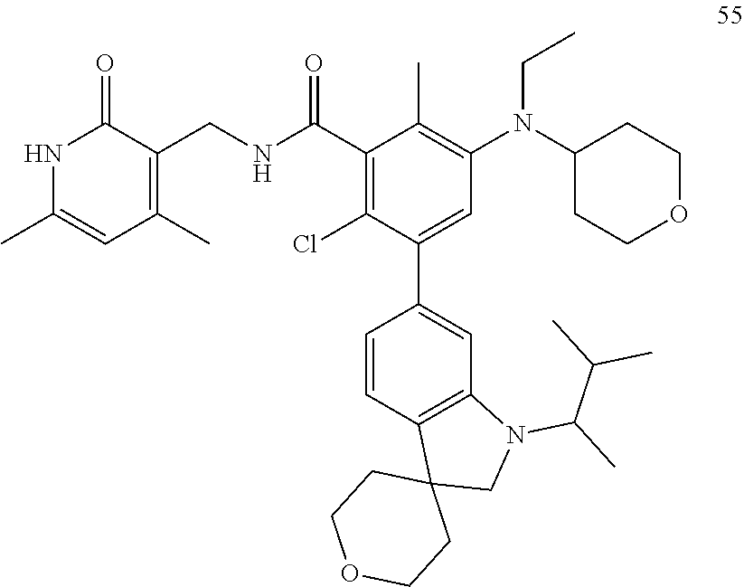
C1(C(NCC2=C(C)C=C(C)NC2=O)=O)=C(Cl)C(C2=CC3=C(C=C2)C2(CN3C(C(C)C)C)CCOCC2)=CC(N(C2CCOCC2)CC)=C1C
